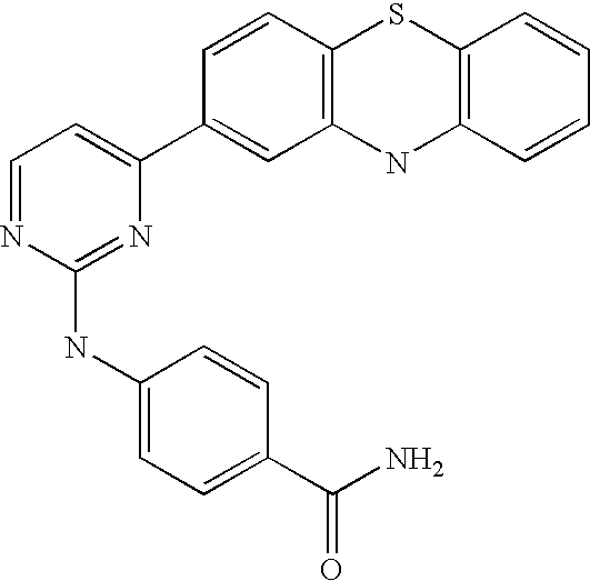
C1(C2=CC=NC(NC3=CC=C(C(N)=O)C=C3)=N2)=CC2=C(C=C1)SC1=C(N2)C=CC=C1
